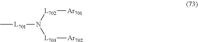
C[L701]N([L703][Ar702])[L702][Ar701]
